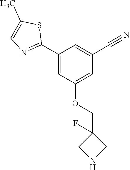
C1(C2=NC=C(C)S2)=CC(OCC2(F)CNC2)=CC(C#N)=C1
